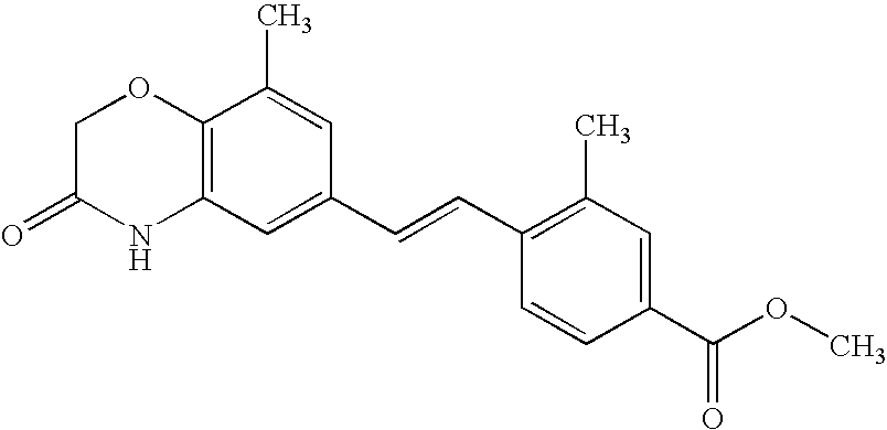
C12=C(C=C(C=CC3=C(C)C=C(C(OC)=O)C=C3)C=C1C)NC(=O)CO2
